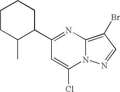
C1(C2CCCCC2C)=NC2=C(Br)C=NN2C(Cl)=C1
